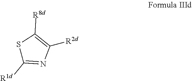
[R2d]C1=C([R8d])SC([R1d])=N1
